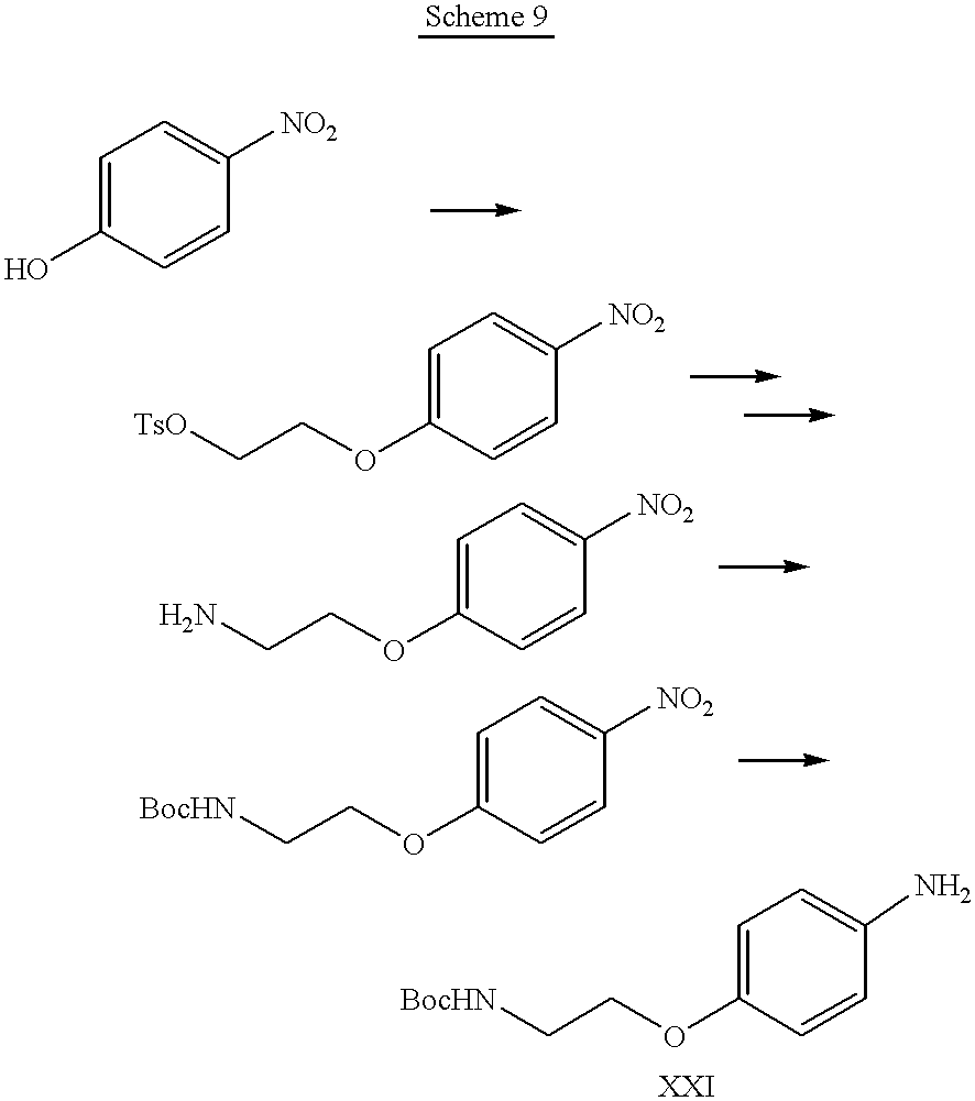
OC1=CC=C([NO2])C=C1.C1(OCC[TsO])=CC=C([NO2])C=C1.C1(OCCN)=CC=C([NO2])C=C1.C1(OCC[BocHN])=CC=C([NO2])C=C1.C1(OCC[BocHN])=CC=C(N)C=C1
